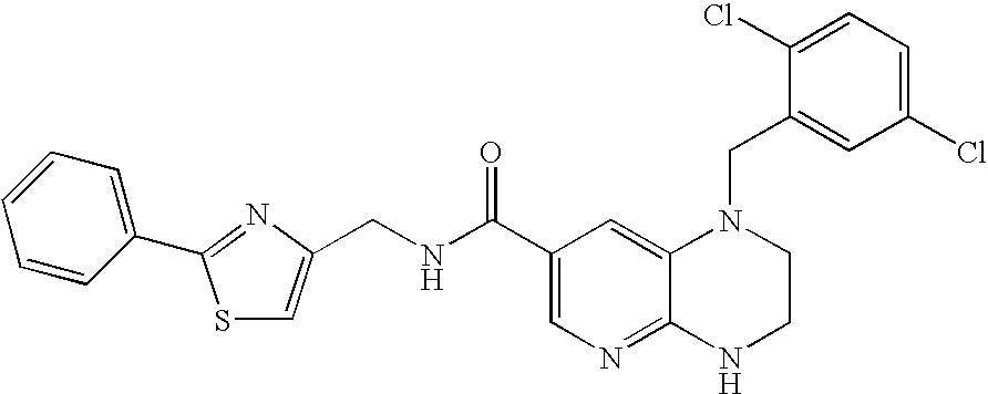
C1(Cl)=CC=C(Cl)C=C1CN1C2=CC(C(=O)NCC3=CSC(C4=CC=CC=C4)=N3)=CN=C2NCC1
